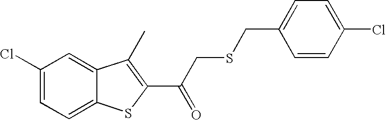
C1(Cl)=CC=C2C(=C1)C(C)=C(C(CSCC1=CC=C(Cl)C=C1)=O)S2
